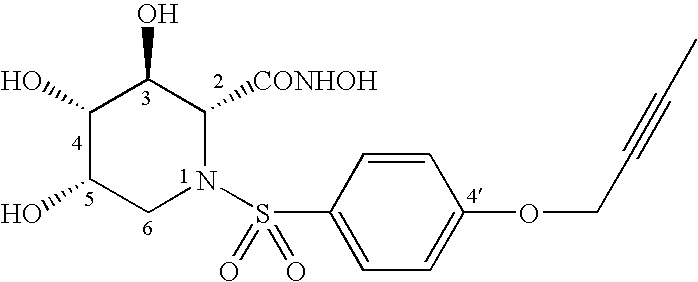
C1(O)C(O)CN(S(C2=CC=C(OCC#CC)C=C2)(=O)=O)C([CONHOH])C1O
